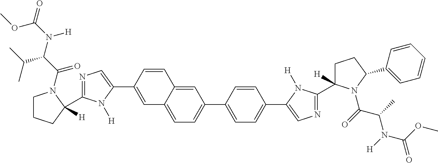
C1(C2([H])CCCN2C(C(N(C(=O)OC)[H])C(C)C)=O)=NC=C(C2=CC3=CC=C(C4=CC=C(C5=CN=C(C6([H])CCC(C7=CC=CC=C7)N6C(=O)C(C)N([H])C(OC)=O)N5[H])C=C4)C=C3C=C2)N1[H]
